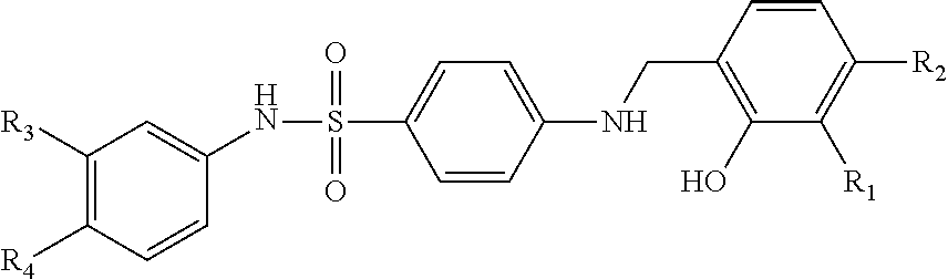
C1(NS(=O)(=O)C2=CC=C(NCC3=C(O)C([R1])=C([R2])C=C3)C=C2)=CC([R3])=C([R4])C=C1
